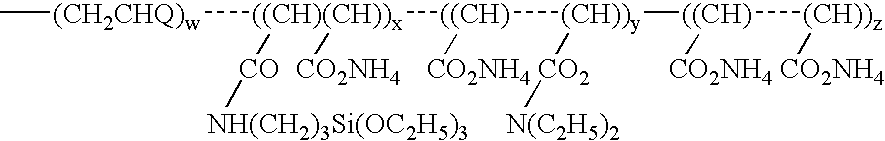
[((CH)(CH))x]([((CH)]([(CH))y]([((CH)]([(CH))z][CO2NH4])[CO2NH4])[CO2][N(C2H5)2])[CO2NH4])([CO2NH4])([CO][NH(CH2)3Si(OC2H5)3])[(CH2CHQ)w]C
